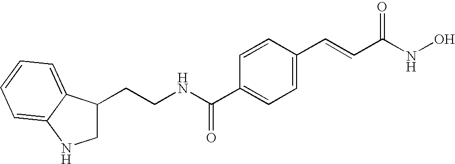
C1(CCNC(C2=CC=C(C=CC(NO)=O)C=C2)=O)CNC2=CC=CC=C12
